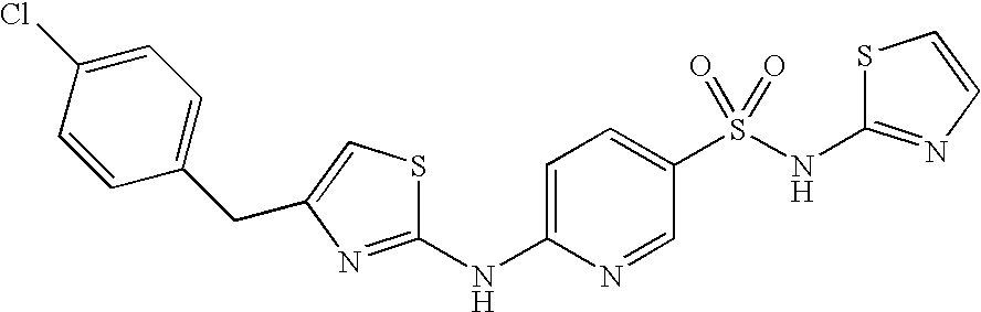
S1C(NS(C2=CC=C(NC3=NC(CC4=CC=C(Cl)C=C4)=CS3)N=C2)(=O)=O)=NC=C1
